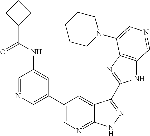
C1(C2=CN=CC(NC(C3CCC3)=O)=C2)=CN=C2C(=C1)C(C1=NC3=C(N1)C=NC=C3N1CCCCC1)=NN2
